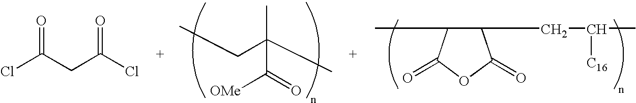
ClC(CC(Cl)=O)=O.CC1C(CC([C16])C)C(=O)OC1=O.CCC(C)(C)C(=O)[OMe]
